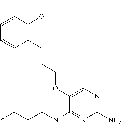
C1(N)=NC=C(OCCCC2=C(OC)C=CC=C2)C(NCCCC)=N1
